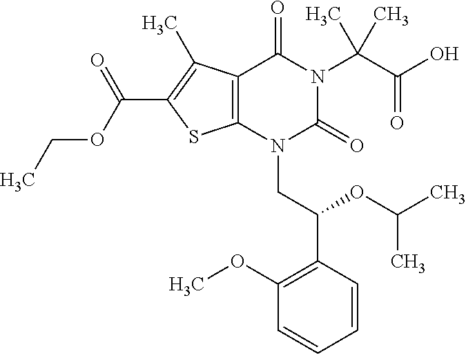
C12=C(C(C)=C(C(=O)OCC)S1)C(=O)N(C(C(O)=O)(C)C)C(=O)N2CC(C1=C(OC)C=CC=C1)OC(C)C
